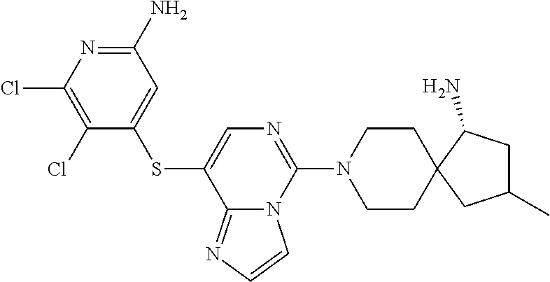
C1(N)=NC(Cl)=C(Cl)C(SC2=CN=C(N3CCC4(CC3)CC(C)CC4N)N3C2=NC=C3)=C1
